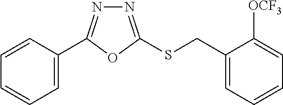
C1=C(C2=NN=C(SCC3=CC=CC=C3[OCF3])O2)C=CC=C1
